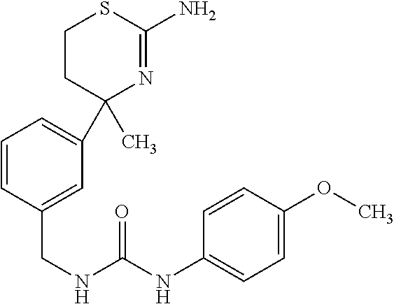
C1CC(C2=CC=CC(CNC(NC3=CC=C(OC)C=C3)=O)=C2)(C)N=C(N)S1
